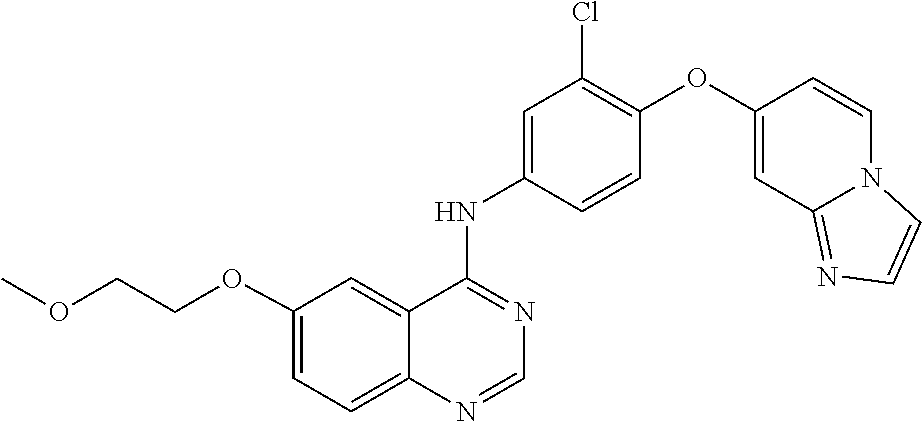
C1=CC(NC2=NC=NC3=CC=C(OCCOC)C=C23)=CC(Cl)=C1OC1=CC2=NC=CN2C=C1
